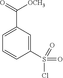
C1(S(=O)(Cl)=O)=CC(C(=O)[OCH3])=CC=C1
